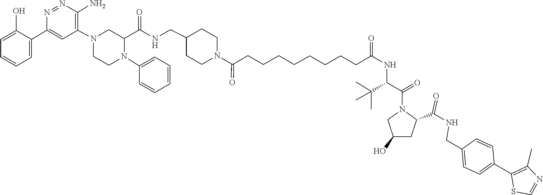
S1C=NC(C)=C1C1=CC=C(CNC(=O)C2CC(O)CN2C(C(NC(CCCCCCCCC(N2CCC(CNC(C3N(C4=CC=CC=C4)CCN(C4=C(N)N=NC(C5=CC=CC=C5O)=C4)C3)=O)CC2)=O)=O)C(C)(C)C)=O)C=C1
